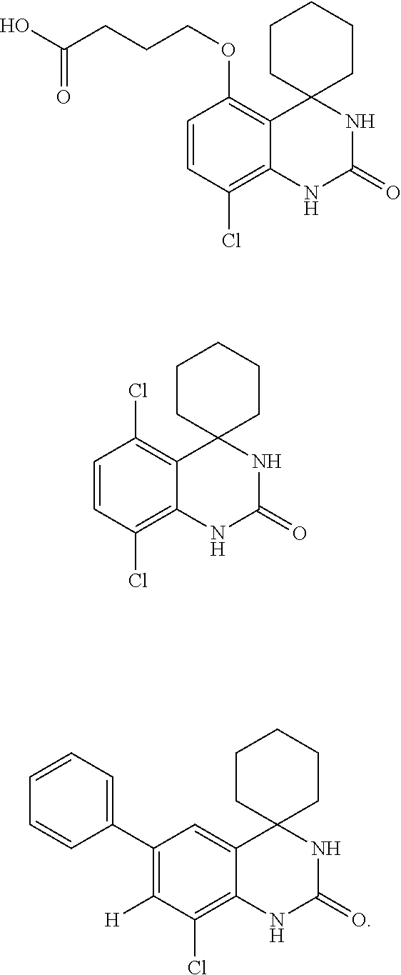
C1=CC(Cl)=C2C(=C1OCCCC(O)=O)C1(NC(=O)N2)CCCCC1.C1=CC(Cl)=C2C(=C1Cl)C1(NC(=O)N2)CCCCC1.C1(C2=CC=CC=C2)=C([H])C(Cl)=C2C(=C1)C1(NC(=O)N2)CCCCC1
